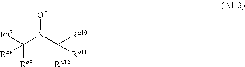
ON(C([Ra10])([Ra12])[Ra11])C([Ra7])([Ra9])[Ra8]
